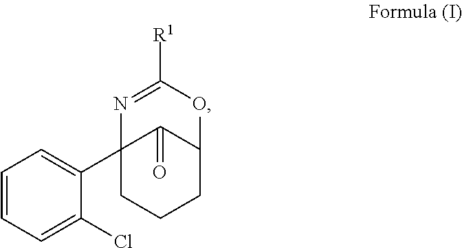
C1=CC=C(Cl)C(C23CCCC(C2=O)OC([R1])=N3)=C1
